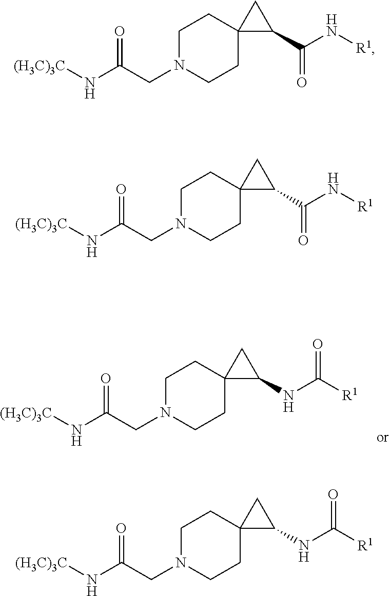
C1N(CC(N[(H3C)3C])=O)CCC2(C1)C(NC([R1])=O)C2.C1N(CC(N[(H3C)3C])=O)CCC2(C1)C(C(N[R1])=O)C2.C1N(CC(N[(H3C)3C])=O)CCC2(C1)C(C(N[R1])=O)C2.C1N(CC(N[(H3C)3C])=O)CCC2(C1)C(NC([R1])=O)C2
